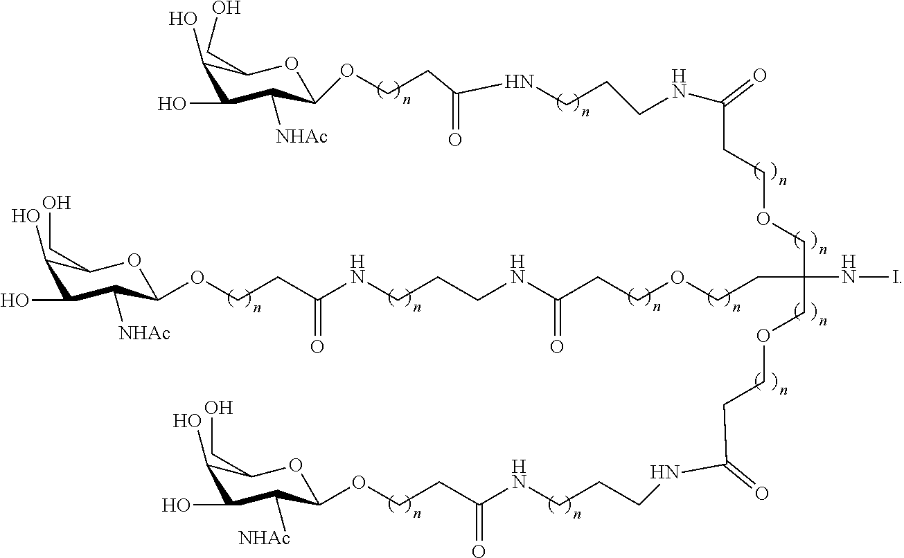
N(C(COCCC(NCCCNC(CCOC1C([NHAc])C(O)C(O)C(CO)O1)=O)=O)(COCCC(NCCCNC(=O)CCOC1C([NHAc])C(O)C(O)C(CO)O1)=O)CCOCCC(NCCCNC(CCOC1C([NHAc])C(O)C(O)C(CO)O1)=O)=O)I
